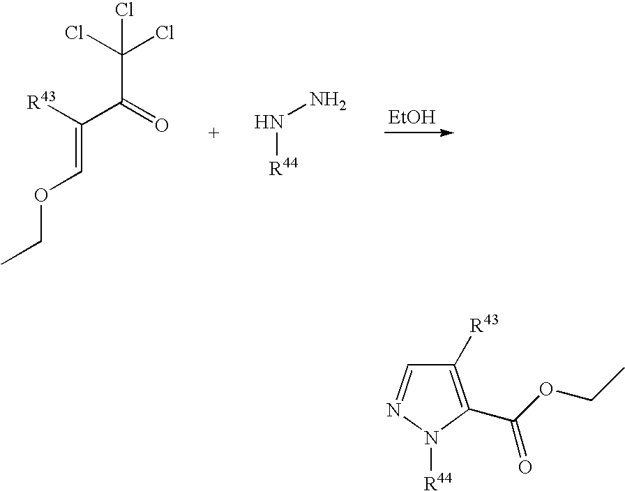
[R43]C(C(=O)C(Cl)(Cl)Cl)=COCC.N([R44])N.[EtOH].C1([R43])=C(C(OCC)=O)N([R44])N=C1
